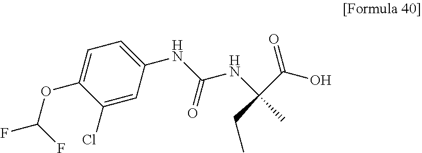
N(C(NC(CC)(C)C(O)=O)=O)C1=CC=C(OC(F)F)C(Cl)=C1
